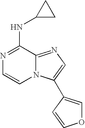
C1(NC2CC2)=NC=CN2C1=NC=C2C1=COC=C1
